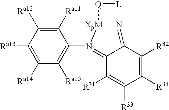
C1([Ra13])=C([Ra14])C([Ra15])=C(N2=C3C([R31])=C([R33])C([R34])=C([R32])C3=N3[XpM]2[Q][L]3)C([Ra11])=C1[Ra12]
